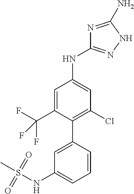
C1=CC(C2=C(Cl)C=C(NC3=NNC(N)=N3)C=C2C(F)(F)F)=CC(NS(C)(=O)=O)=C1
